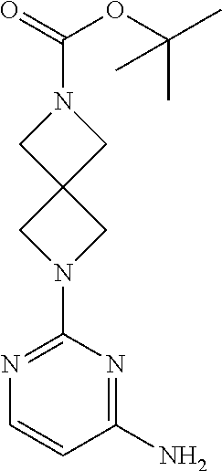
C1(N)=NC(N2CC3(C2)CN(C(OC(C)(C)C)=O)C3)=NC=C1
